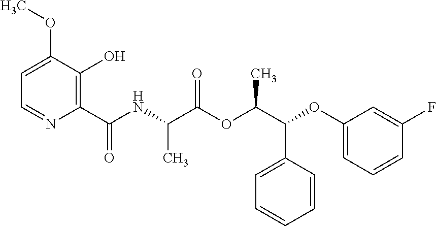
CC(C(=O)OC(C(C1=CC=CC=C1)OC1=CC=CC(F)=C1)C)NC(C1=C(O)C(OC)=CC=N1)=O
